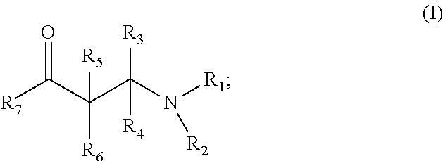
[R7]C(C(C(N([R1])[R2])([R3])[R4])([R6])[R5])=O
